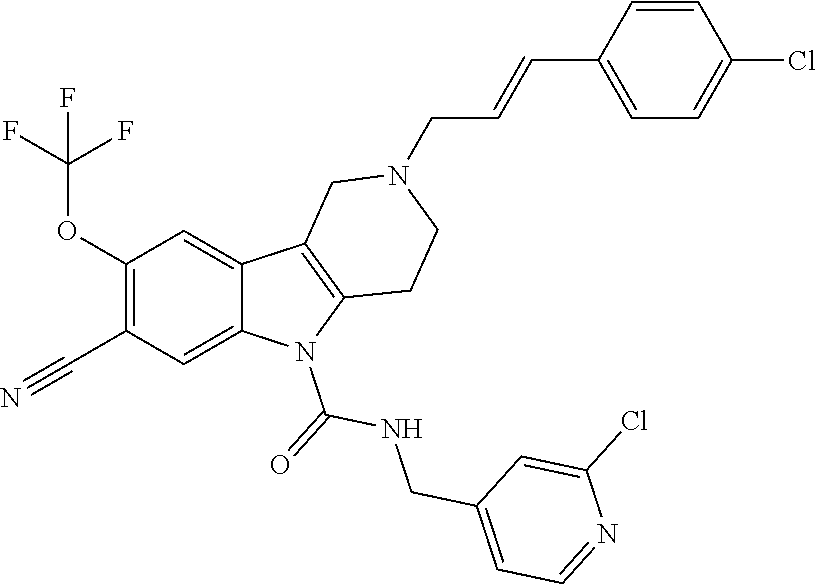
C1(OC(F)(F)F)=C(C#N)C=C2C(=C1)C1=C(N2C(=O)NCC2=CC=NC(Cl)=C2)CCN(CC=CC2=CC=C(Cl)C=C2)C1
